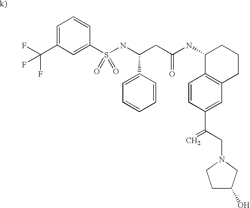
C1=C(C(F)(F)F)C=C(S(NC(CC(NC2C3=C(CCC2)C=C(C(CN2CCC(O)C2)=C)C=C3)=O)C2=CC=CC=C2)(=O)=O)C=C1
